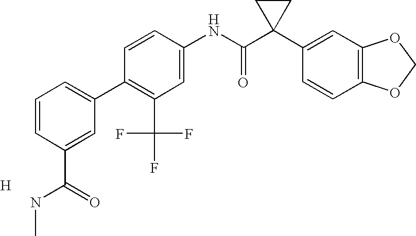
C1=CC(NC(C2(C3=CC4=C(C=C3)OCO4)CC2)=O)=CC(C(F)(F)F)=C1C1=CC=CC(C(NC)=O)=C1.[H]
